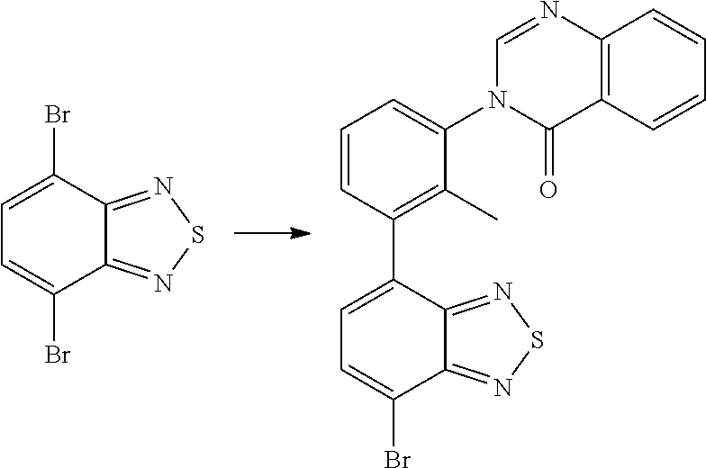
BrC1=CC=C(Br)C2=NSN=C21.C1(C2=CC=C(Br)C3=NSN=C32)=C(C)C(N2C=NC3=C(C=CC=C3)C2=O)=CC=C1
